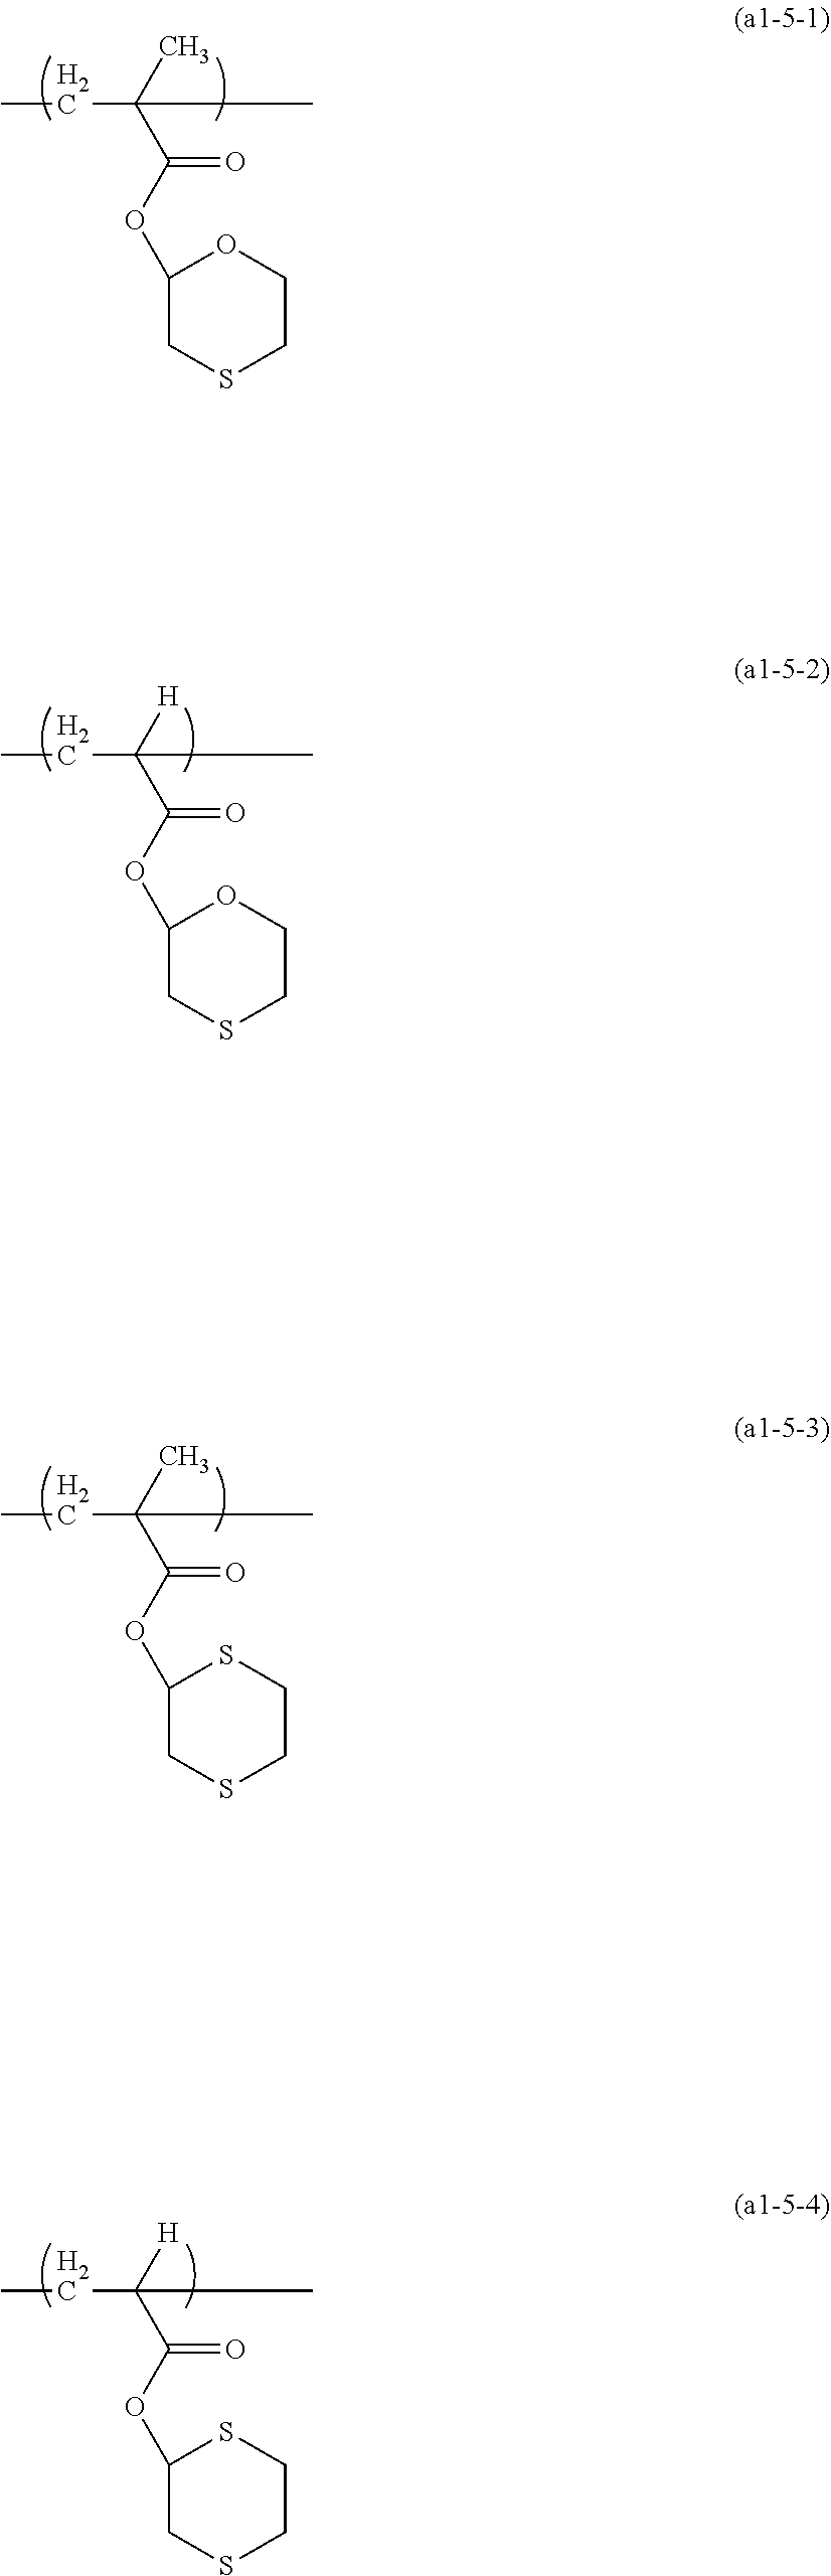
CCC(C(OC1CSCCO1)=O)(C)C.CCC(C(OC1CSCCO1)=O)([H])C.CCC(C(OC1CSCCS1)=O)(C)C.CCC(C(OC1CSCCS1)=O)([H])C
